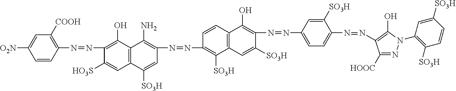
C1=CC(N=NC2=C(O)C3=C(C=C2[HO3S])C([SO3H])=CC(N=NC2=C([SO3H])C4=C(C=C2)C(O)=C(N=NC2=CC=C(N=NC5=C(O)N(C6=C([SO3H])C=CC([SO3H])=C6)N=C5[HOOC])C([SO3H])=C2)C([SO3H])=C4)=C3N)=C([COOH])C=C1[O2N]
